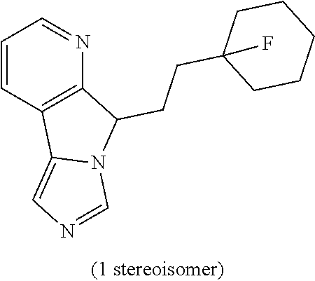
C1=CC2=C(N=C1)C(CCC1(F)CCCCC1)N1C2=CN=C1
